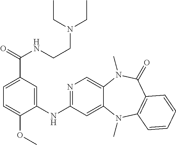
C1=C(C(NCCN(CC)CC)=O)C=C(NC2=NC=C3C(=C2)N(C)C2=C(C(=O)N3C)C=CC=C2)C(OC)=C1
